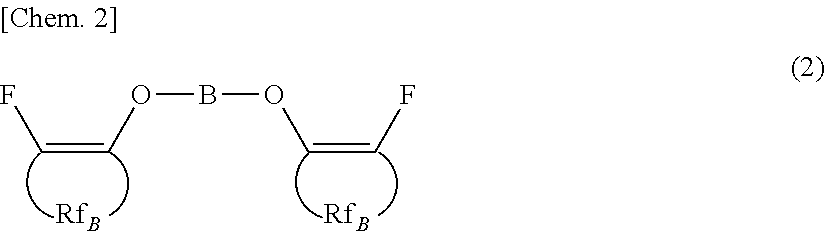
[RfB].C(=COBOC=CF)F.[RfB]
